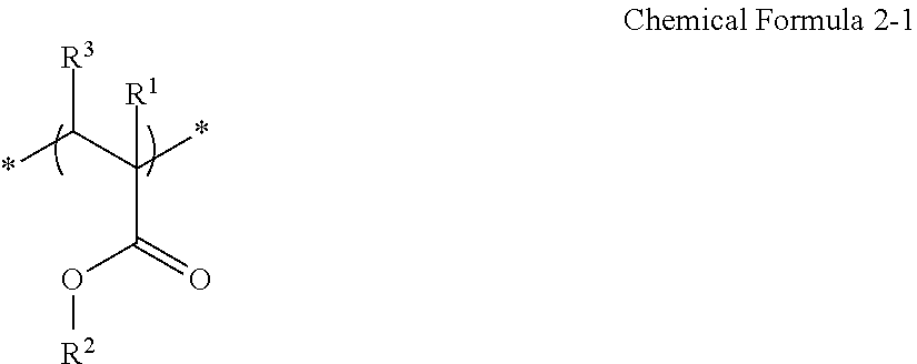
*C(C(*)([R1])C(=O)O[R2])[R3]
